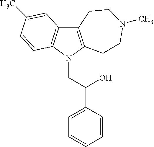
C12=C(N(CC(C3=CC=CC=C3)O)C3=C1C=C(C)C=C3)CCN(C)CC2
